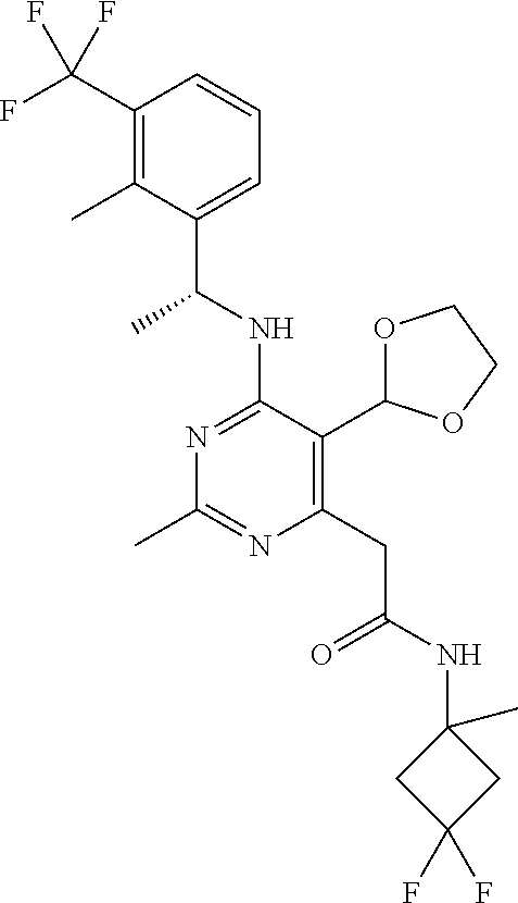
N1=C(NC(C)C2=CC=CC(C(F)(F)F)=C2C)C(C2OCCO2)=C(CC(=O)NC2(C)CC(F)(F)C2)N=C1C
